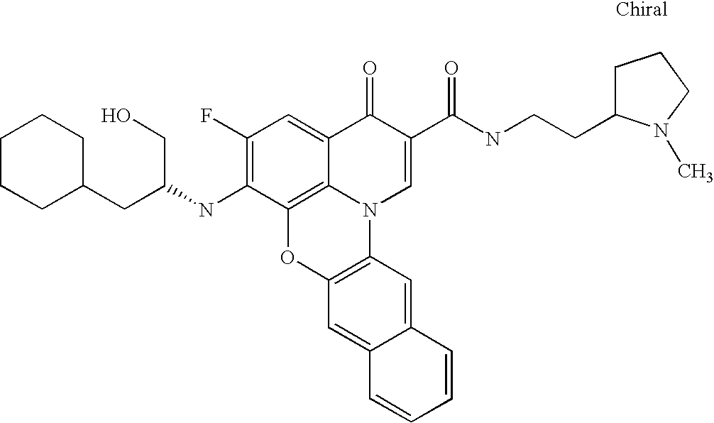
C1(F)=C(NC(CO)CC2CCCCC2)C2=C3C(=C1)C(=O)C(C(NCCC1CCCN1C)=O)=CN3C1=C(O2)C=C2C(=C1)C=CC=C2
